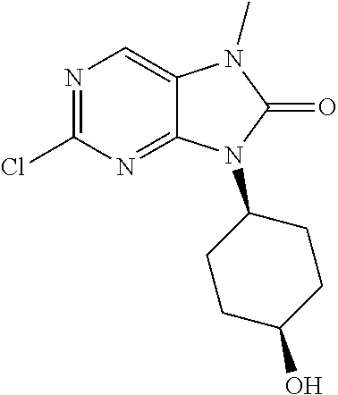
C1(Cl)=NC=C2C(=N1)N(C1CCC(O)CC1)C(=O)N2C
